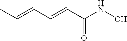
CC=CC=CC(NO)=O
